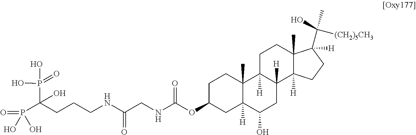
C(CCCNC(CNC(=O)OC1CCC2(C)C([H])(C1)C(O)CC1([H])C2([H])CCC2(C)C1([H])CCC2(C(O)(C)[(CH2)5CH3])[H])=O)(O)(P(=O)(O)O)P(=O)(O)O
